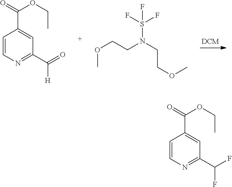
C1=CN=C(C([H])=O)C=C1C(OCC)=O.O(CCN(CCOC)S(F)(F)F)C.C1=CN=C(C(F)F)C=C1C(OCC)=O
